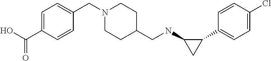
C1(C2=CC=C(Cl)C=C2)C(NCC2CCN(CC3=CC=C(C(O)=O)C=C3)CC2)C1
